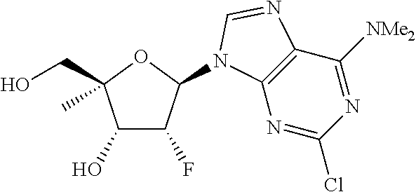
C1(O)C(F)C(N2C3=C(C([NMe2])=NC(Cl)=N3)N=C2)OC1(CO)C
